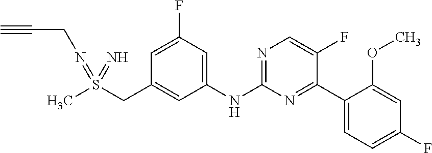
C(N=S(=N)(C)CC1=CC(NC2=NC=C(F)C(C3=CC=C(F)C=C3OC)=N2)=CC(F)=C1)C#C
